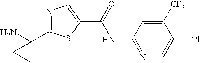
C1([CF3])=CC(NC(C2=CN=C(C3(N)CC3)S2)=O)=NC=C1Cl
